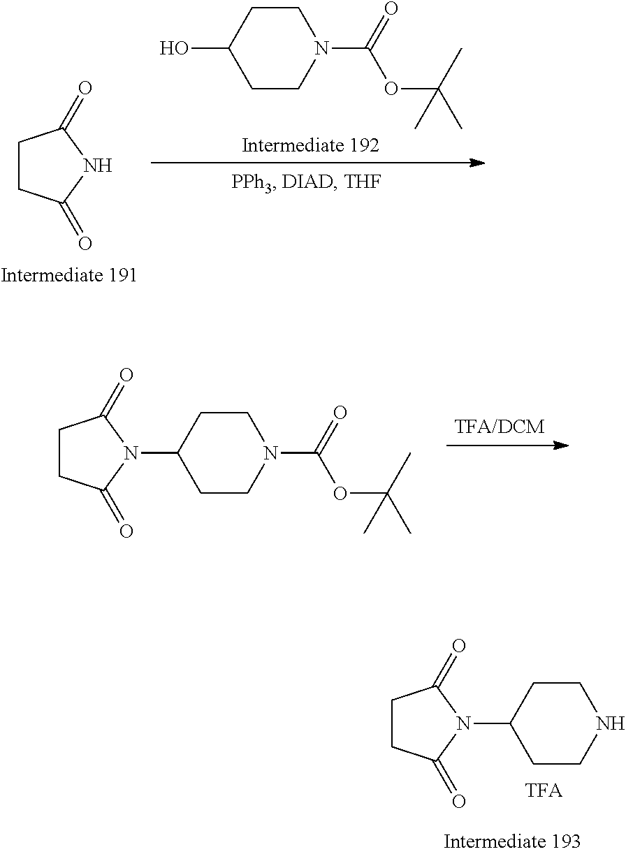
C1CC(=O)NC1=O.C1CC(O)CCN1C(=O)OC(C)(C)C.C1CC(N2C(=O)CCC2=O)CCN1C(=O)OC(C)(C)C.C1CC(N2C(=O)CCC2=O)CCN1
